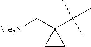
C1(C(C)(C)C)(C[Me2N])CC1
